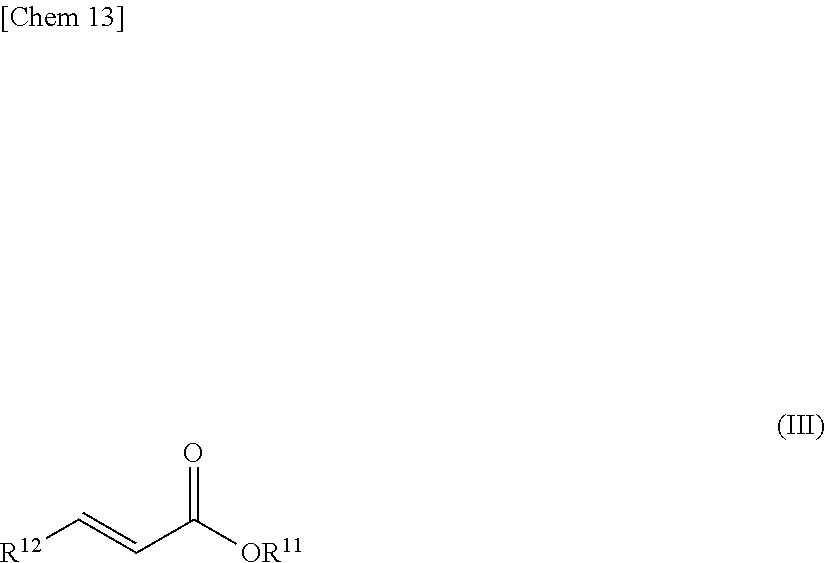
C(=CC([OR11])=O)[R12]
